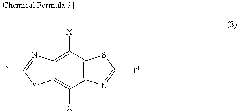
C1([X])=C2C(=C([X])C3=C1SC([T1])=N3)SC([T2])=N2
